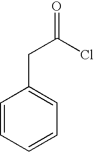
C1=CC=CC=C1CC(=O)Cl
